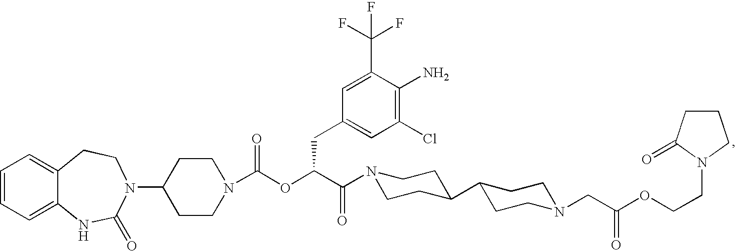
C1=CC=C2C(=C1)CCN(C1CCN(C(OC(C(=O)N3CCC(C4CCN(CC(OCCN5C(=O)CCC5)=O)CC4)CC3)CC3=CC(Cl)=C(N)C(C(F)(F)F)=C3)=O)CC1)C(=O)N2
